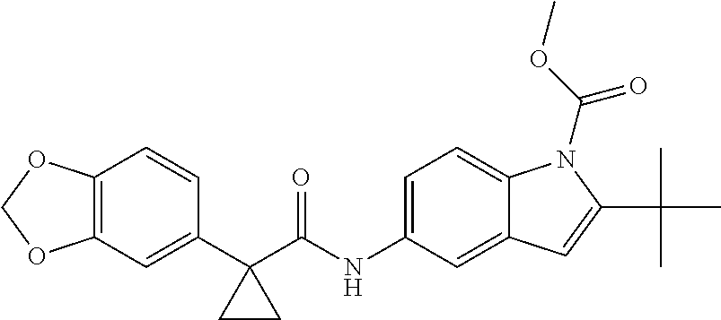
C1(C2(C(NC3=CC=C4C(=C3)C=C(C(C)(C)C)N4C(OC)=O)=O)CC2)=CC2=C(C=C1)OCO2
